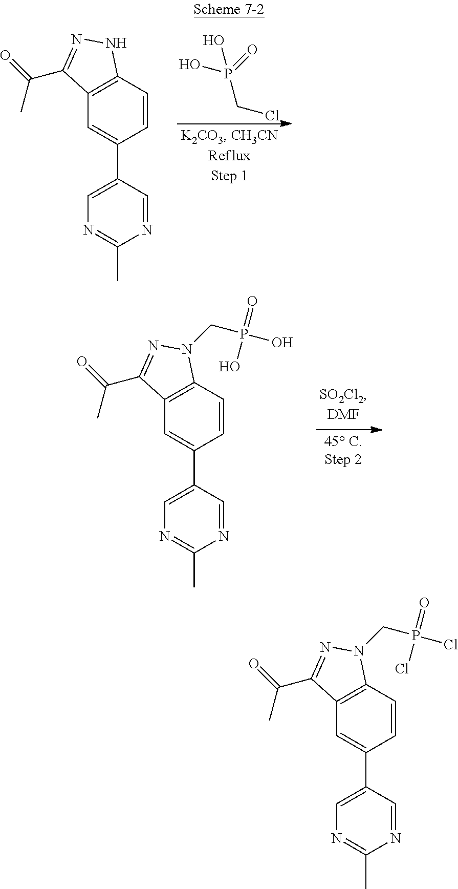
P(CCl)(O)(=O)O.C1=CC2=C(C=C1C1=CN=C(C)N=C1)C(C(=O)C)=NN2.C1=CC2=C(C=C1C1=CN=C(C)N=C1)C(C(=O)C)=NN2CP(O)(=O)O.C1=CC2=C(C=C1C1=CN=C(C)N=C1)C(C(=O)C)=NN2CP(Cl)(=O)Cl
